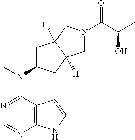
N1=C(N(C)C2CC3([H])C([H])(C2)CN(C(C(O)C)=O)C3)C2=C(N=C1)NC=C2
